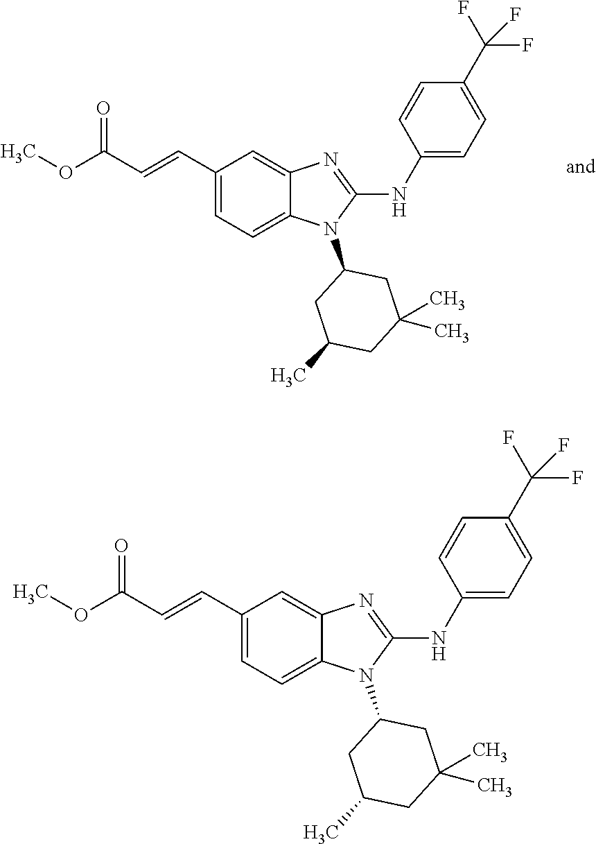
COC(C=CC1=CC=C2C(=C1)N=C(NC1=CC=C(C(F)(F)F)C=C1)N2C1CC(C)CC(C)(C)C1)=O.COC(C=CC1=CC=C2C(=C1)N=C(NC1=CC=C(C(F)(F)F)C=C1)N2C1CC(C)CC(C)(C)C1)=O
